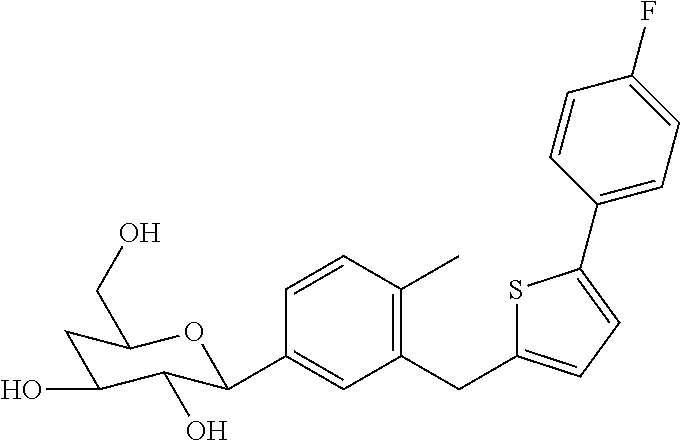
C1=CC(C)=C(CC2=CC=C(C3=CC=C(F)C=C3)S2)C=C1C1C(O)C(O)CC(CO)O1
